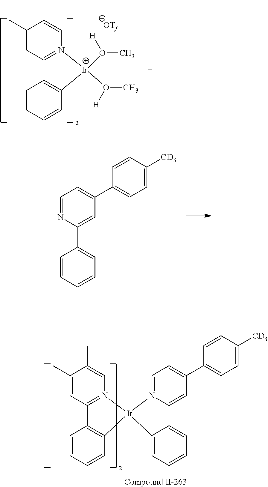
[Ir]1(O(C)[H])(O(C)[H])N2=C(C=C(C)C(C)=C2)C2=C1C=CC=C2.[OTf].C1([CD3])=CC=C(C2=CC=NC(C3=CC=CC=C3)=C2)C=C1.C1([CD3])=CC=C(C2=CC=N3C(=C2)C2=CC=CC=C2[Ir]32N3=C(C=C(C)C(C)=C3)C3=C2C=CC=C3)C=C1
